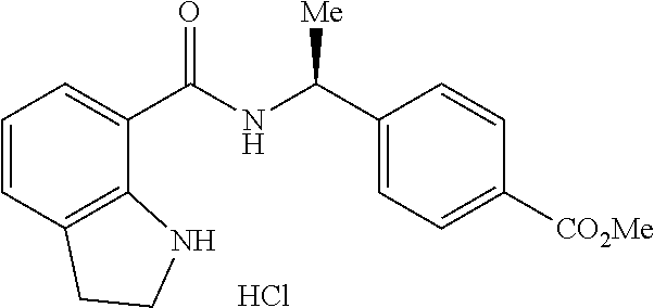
C1=CC2=C(C(C(NC(C3=CC=C([CO2Me])C=C3)[Me])=O)=C1)NCC2.Cl
